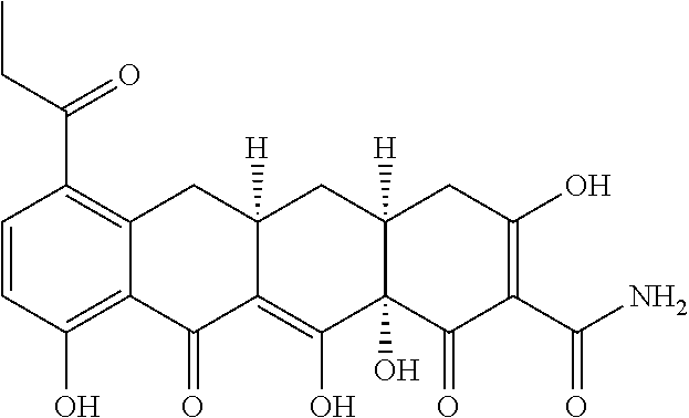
C1=CC(O)=C2C(=C1C(CC)=O)CC1([H])C(=C(O)C3(O)C([H])(C1)CC(O)=C(C(N)=O)C3=O)C2=O
